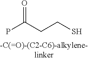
PC(CCS)=O
